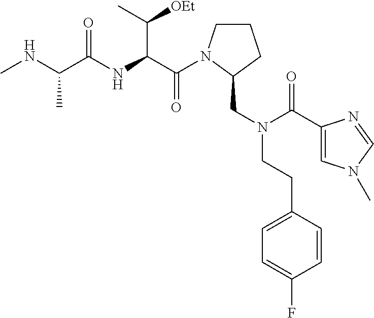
C(C(NC(C(NC)C)=O)C(C)[OEt])(=O)N1CCCC1CN(C(=O)C1=CN(C)C=N1)CCC1=CC=C(F)C=C1
